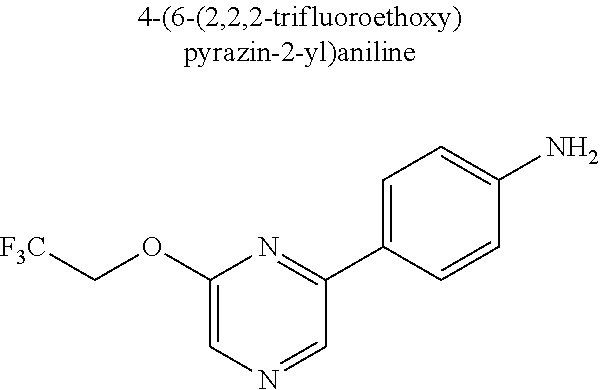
C1(OC[F3C])=CN=CC(C2=CC=C(N)C=C2)=N1
